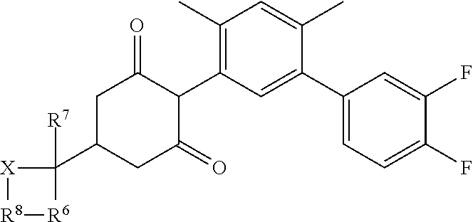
[X]1[R8][R6]C1(C1CC(=O)C(C2=C(C)C=C(C)C(C3=CC=C(F)C(F)=C3)=C2)C(=O)C1)[R7]
